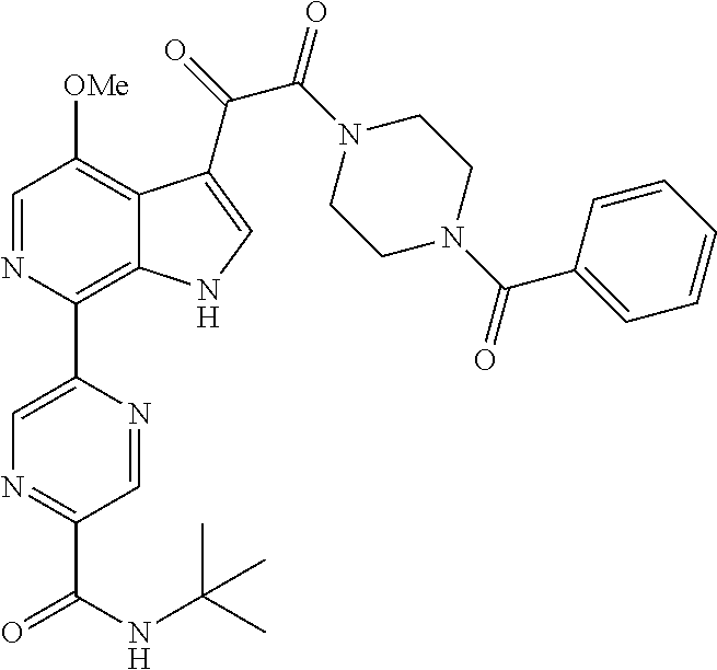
N1=C(C(NC(C)(C)C)=O)C=NC(C2=C3C(=C([OMe])C=N2)C(C(=O)C(N2CCN(C(C4=CC=CC=C4)=O)CC2)=O)=CN3)=C1
